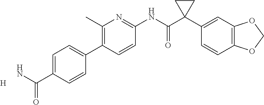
C1(C)=C(C2=CC=C(C(N)=O)C=C2)C=CC(NC(C2(C3=CC4=C(C=C3)OCO4)CC2)=O)=N1.[H]
